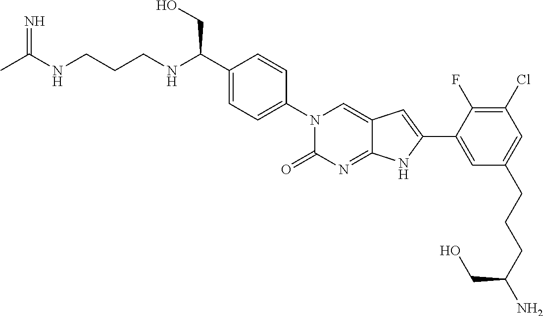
CC(NCCCNC(C1=CC=C(N2C(=O)N=C3C(=C2)C=C(C2=CC(CCCC(N)CO)=CC(Cl)=C2F)N3)C=C1)CO)=N
